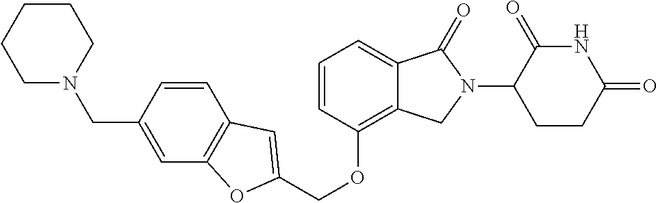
C(OC1=C2C(=CC=C1)C(=O)N(C1C(=O)NC(=O)CC1)C2)C1=CC2=C(C=C(CN3CCCCC3)C=C2)O1
